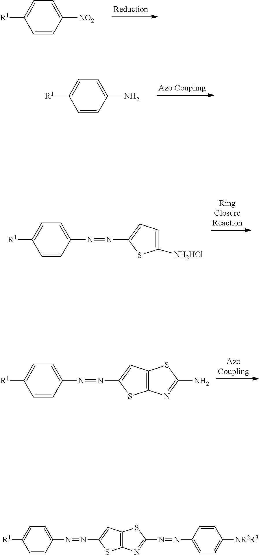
C1=CC([NO2])=CC=C1[R1].C1=CC(N)=CC=C1[R1].C1=CC(N=NC2=CC=C([NH2HCl])S2)=CC=C1[R1].C1=CC(N=NC2=CC3=C(S2)N=C(N)S3)=CC=C1[R1].C1=CC(N=NC2=CC3=C(S2)N=C(N=NC2=CC=C([NR2R3])C=C2)S3)=CC=C1[R1]
